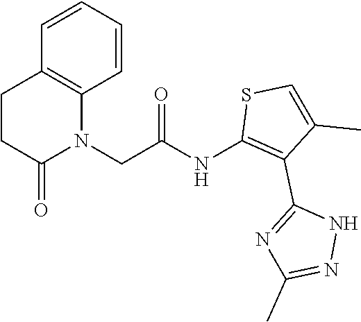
C1=CC=CC2=C1CCC(=O)N2CC(NC1=C(C2=NC(C)=NN2)C(C)=CS1)=O
